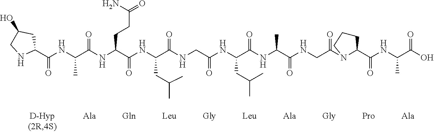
C1(C(NC(C(NC(C(NC(C(NCC(NC(C(NC(C(NCC(=O)N2CCCC2C(NC(C(O)=O)C)=O)=O)C)=O)CC(C)C)=O)=O)CC(C)C)=O)CCC(N)=O)=O)C)=O)CC(O)CN1
